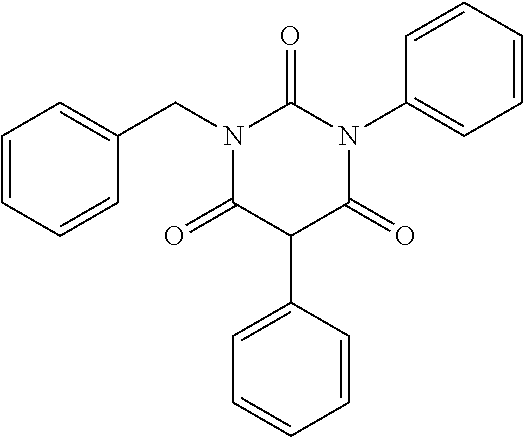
C1=CC=CC(CN2C(=O)C(C3=CC=CC=C3)C(=O)N(C3=CC=CC=C3)C2=O)=C1
